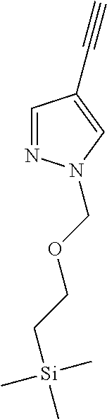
C1=NN(COCC[Si](C)(C)C)C=C1C#C
